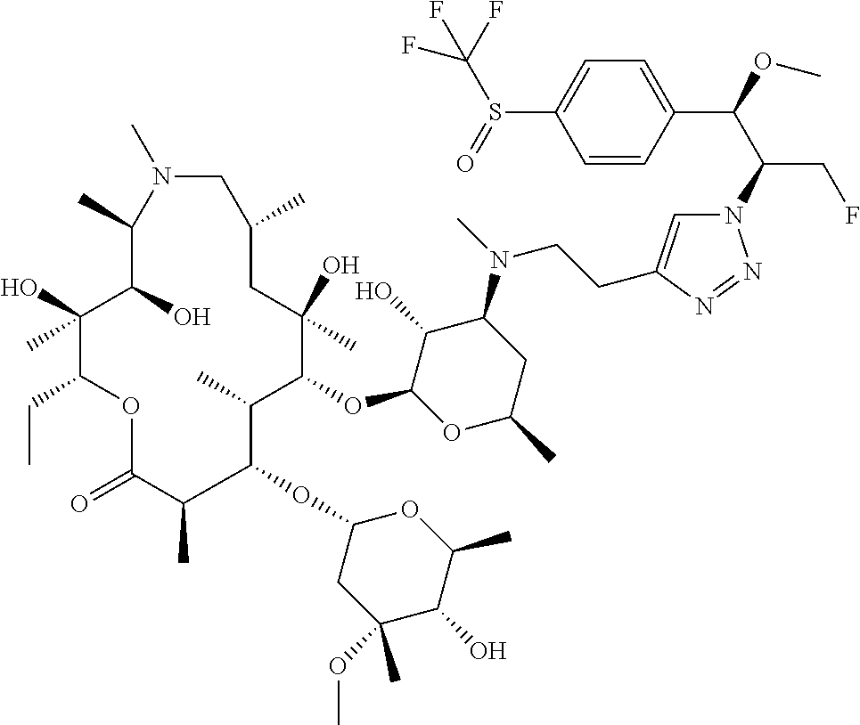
N1=NN(C(C(C2=CC=C(S(=O)C(F)(F)F)C=C2)OC)CF)C=C1CCN(C1C(O)C(OC2C(C)C(OC3CC(OC)(C)C(O)C(C)O3)C(C)C(=O)OC(CC)C(O)(C)C(O)C(C)N(C)CC(C)CC2(O)C)OC(C)C1)C
